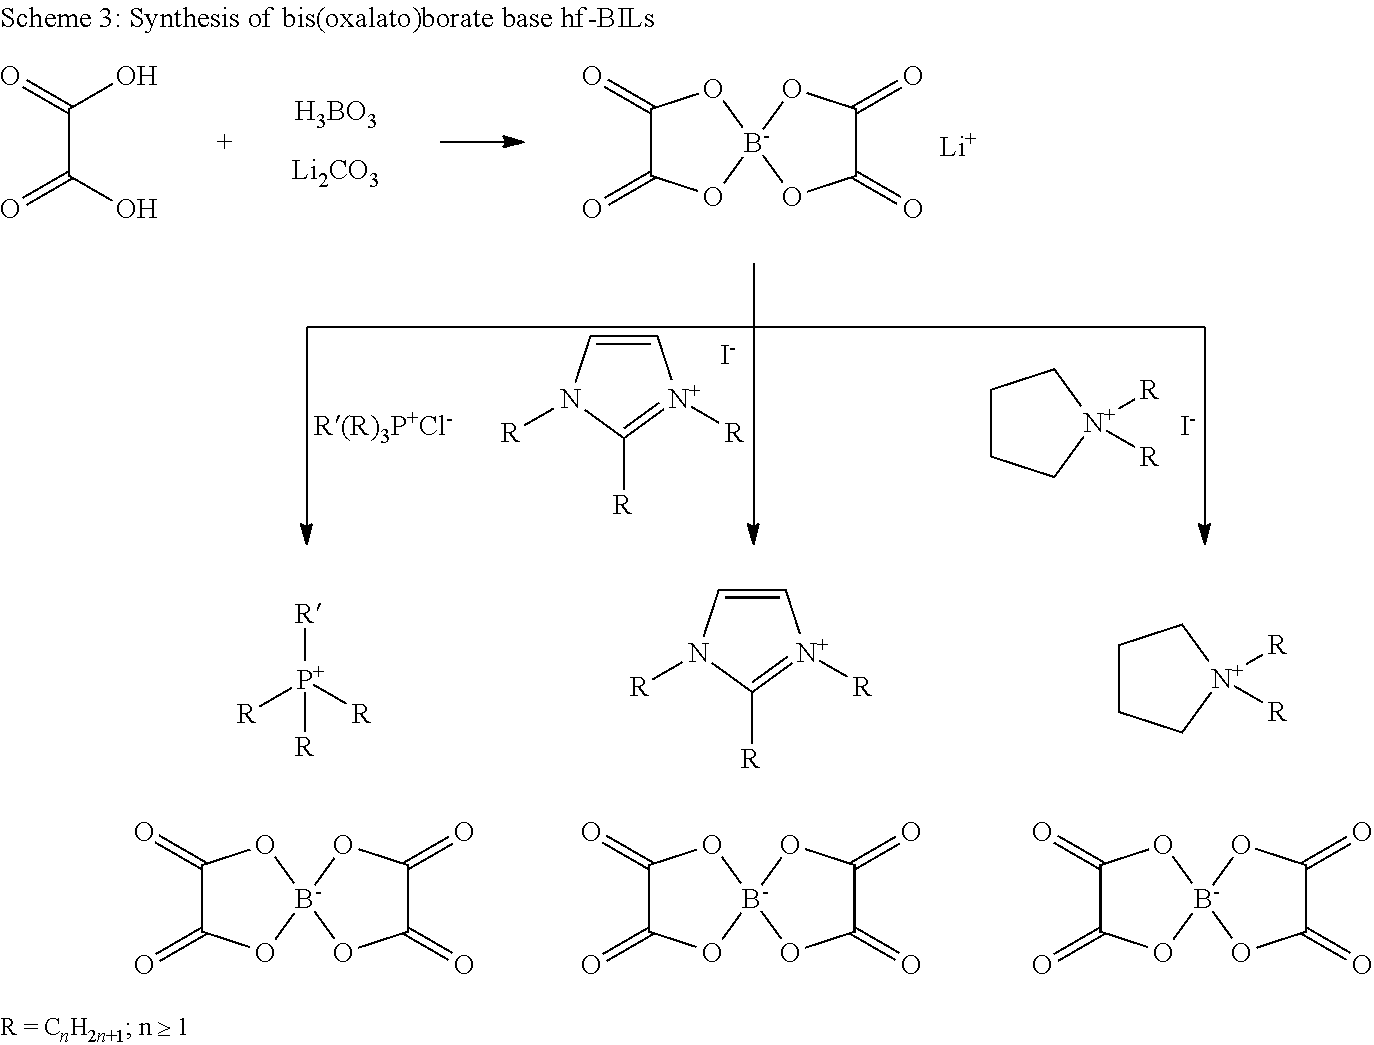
C1=CN([R])C([R])=[N+]1[R].C1(=O)C(=O)O[B-]2(O1)OC(=O)C(=O)O2.C1CC[N+]([R])([R])C1.C1(=O)C(=O)O[B-]2(O1)OC(=O)C(=O)O2.[R][P+]([R])([R])[R].C1(=O)C(=O)O[B-]2(O1)OC(=O)C(=O)O2.C1=CN([R])C([R])=[N+]1[R].[I-].C1CC[N+]([R])([R])C1.[I-].[H3BO3].[Li2CO3].O=C(C(=O)O)O.C1(=O)C(=O)O[B-]2(O1)OC(=O)C(=O)O2.[Li]
